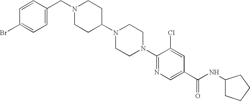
C(N1CCC(N2CCN(C3=NC=C(C(NC4CCCC4)=O)C=C3Cl)CC2)CC1)C1=CC=C(Br)C=C1
